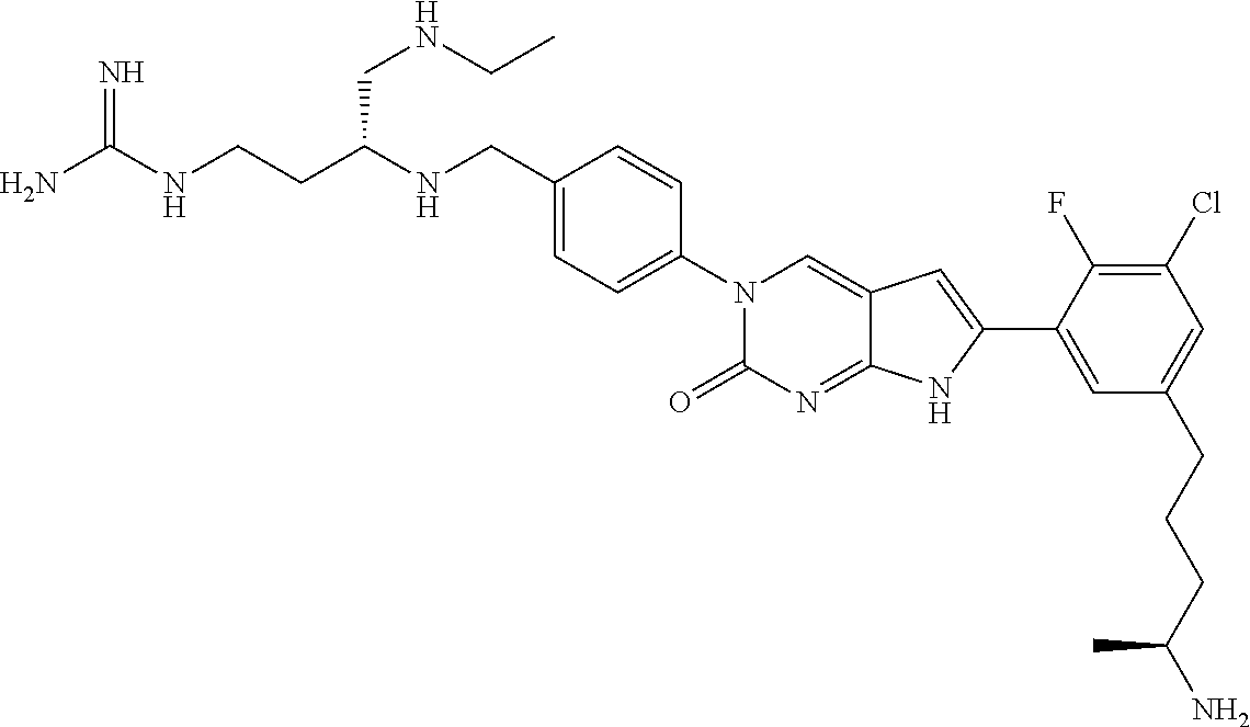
C(CC(NCC1=CC=C(N2C(=O)N=C3C(=C2)C=C(C2=CC(CCCC(N)C)=CC(Cl)=C2F)N3)C=C1)CNCC)NC(N)=N
